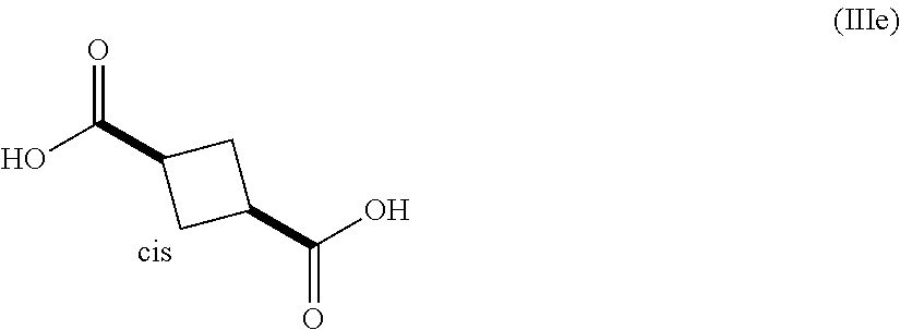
OC(C1CC(C(O)=O)C1)=O
